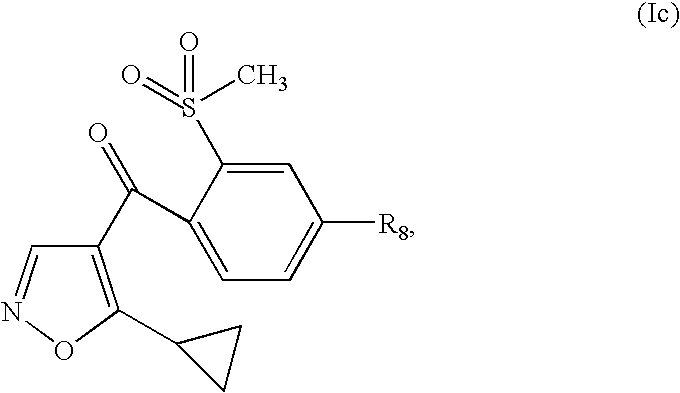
C1(C(=O)C2=CC=C([R8])C=C2S(=O)(=O)C)=C(C2CC2)ON=C1
